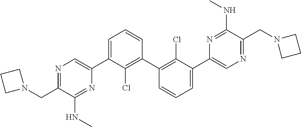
N1=C(CN2CCC2)C(NC)=NC(C2=CC=CC(C3=C(Cl)C(C4=CN=C(CN5CCC5)C(NC)=N4)=CC=C3)=C2Cl)=C1
